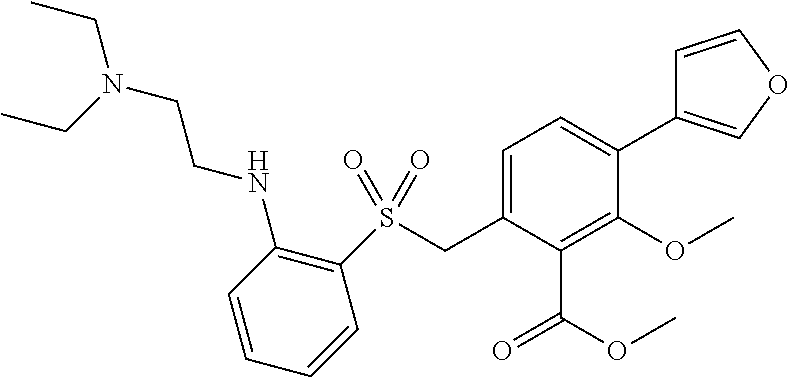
S(CC1=CC=C(C2=COC=C2)C(OC)=C1C(OC)=O)(=O)(=O)C1=C(NCCN(CC)CC)C=CC=C1
